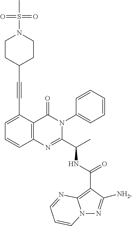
C1(C#CC2CCN(S(=O)(=O)C)CC2)=CC=CC2=C1C(=O)N(C1=CC=CC=C1)C(C(C)NC(C1=C3N(N=C1[NH2])C=CC=N3)=O)=N2
